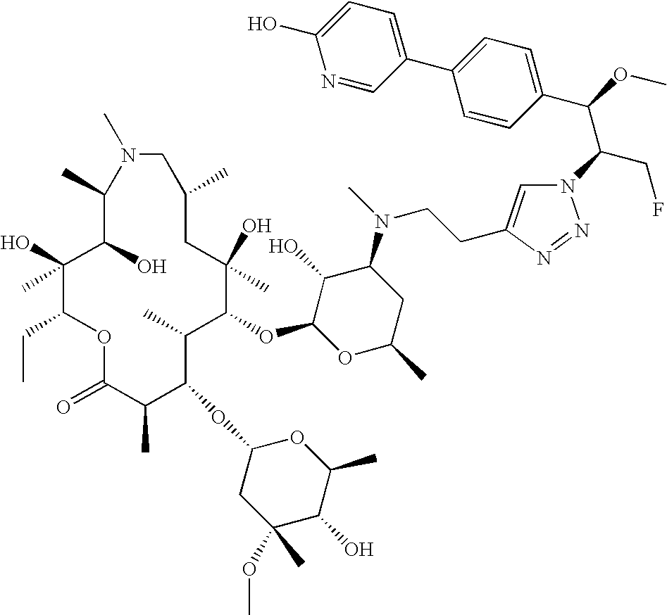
C1(O)(C)C(CC)OC(=O)C(C)C(OC2CC(OC)(C)C(O)C(C)O2)C(C)C(OC2OC(C)CC(N(C)CCC3=CN(C(CF)C(C4=CC=C(C5=CC=C(O)N=C5)C=C4)OC)N=N3)C2O)C(O)(C)CC(C)CN(C)C(C)C1O
